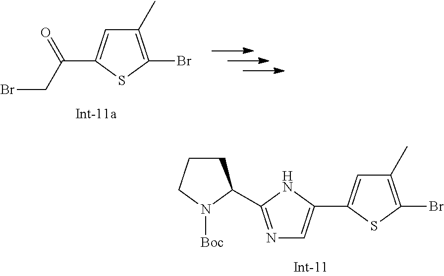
C(C1=CC(C)=C(Br)S1)(CBr)=O.N1=C(C2CCCN2[Boc])NC(C2=CC(C)=C(Br)S2)=C1
